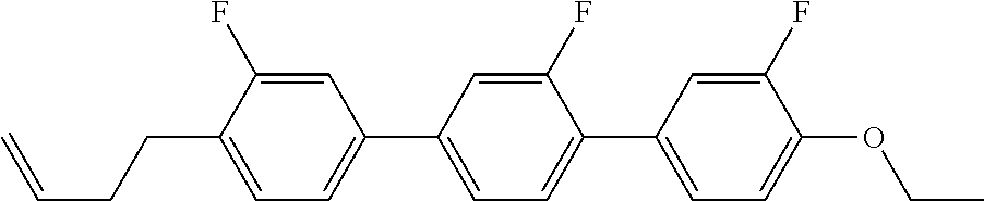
C1=C(F)C(CCC=C)=CC=C1C1=CC=C(C2=CC=C(OCC)C(F)=C2)C(F)=C1
